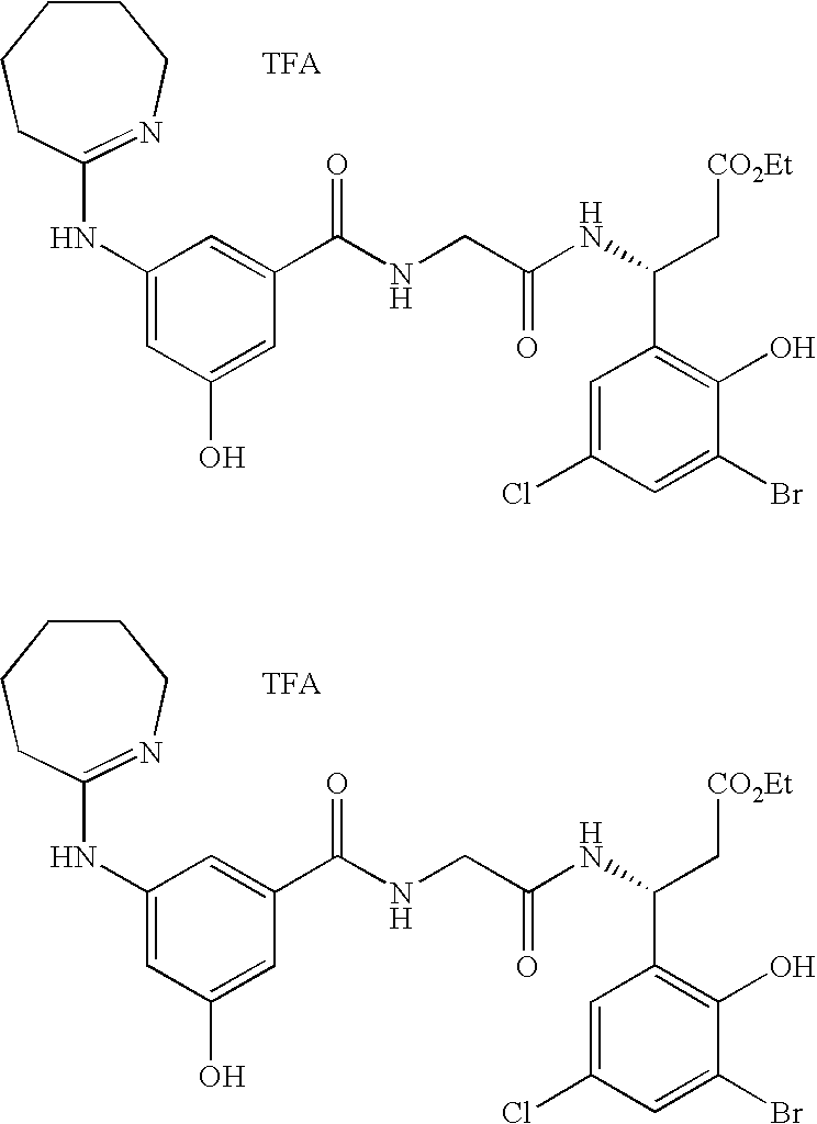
C1CCCC(NC2=CC(O)=CC(C(NCC(NC(C[CO2Et])C3=C(O)C(Br)=CC(Cl)=C3)=O)=O)=C2)=NC1.C1CCCC(NC2=CC(O)=CC(C(NCC(NC(C[CO2Et])C3=C(O)C(Br)=CC(Cl)=C3)=O)=O)=C2)=NC1
